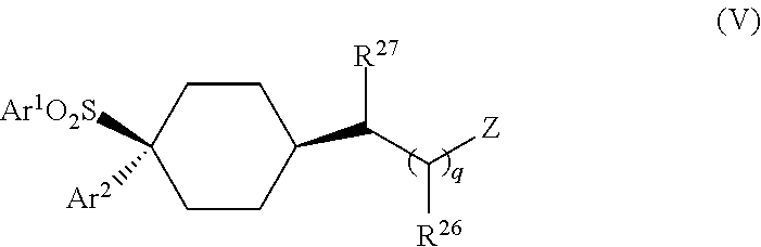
C1CC([Ar1O2S])([Ar2])CCC1C([R27])C([Z])[R26]
